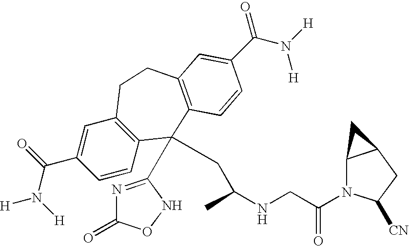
[H]N(C(C1=CC2=C(C=C1)C(C1=NC(=O)ON1)(CC(NCC(N1C3C(CC1[CN])C3)=O)C)C1=C(CC2)C=C(C(N([H])[H])=O)C=C1)=O)[H]
